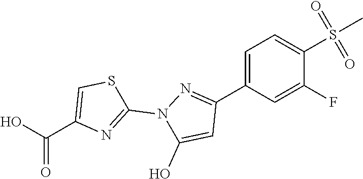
C1=C(C2=NN(C3=NC(C(=O)O)=CS3)C(O)=C2)C=C(F)C(S(C)(=O)=O)=C1
